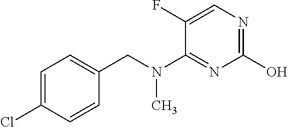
C1=C(Cl)C=CC(CN(C2=NC(O)=NC=C2F)C)=C1
